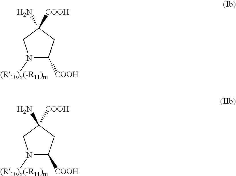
N1([(R10)x(-R11)m])C([COOH])CC(N)([COOH])C1.N1([(R10)x(-R11)m])C([COOH])CC(N)([COOH])C1
